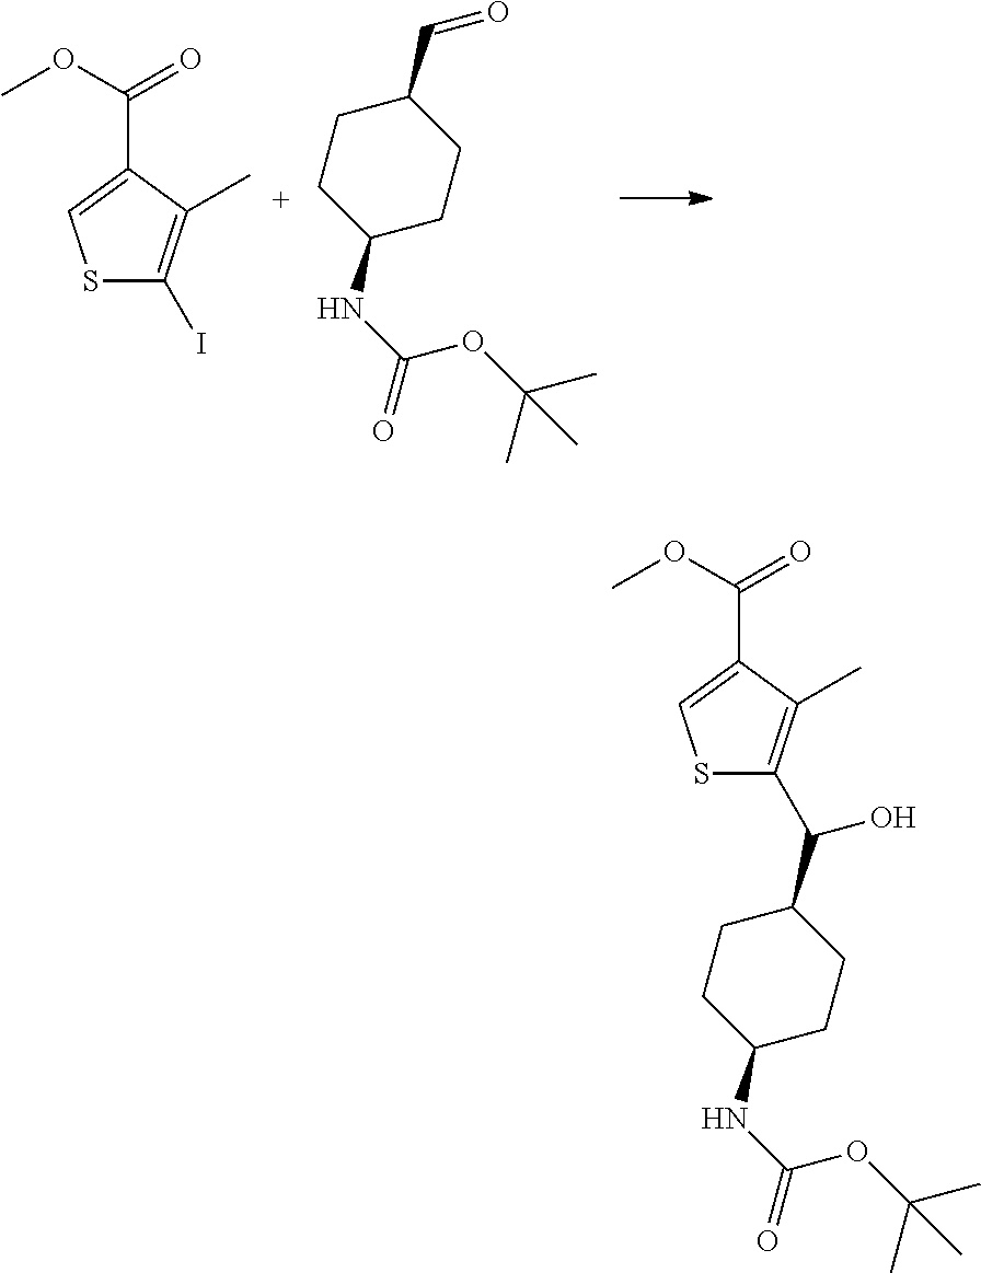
S1C(I)=C(C)C(C(=O)OC)=C1.C1(NC(OC(C)(C)C)=O)CCC(C=O)CC1.C1(NC(OC(C)(C)C)=O)CCC(C(O)C2=C(C)C(C(=O)OC)=CS2)CC1
